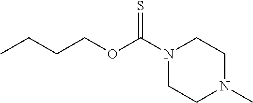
N1(C(OCCCC)=S)CCN(C)CC1
